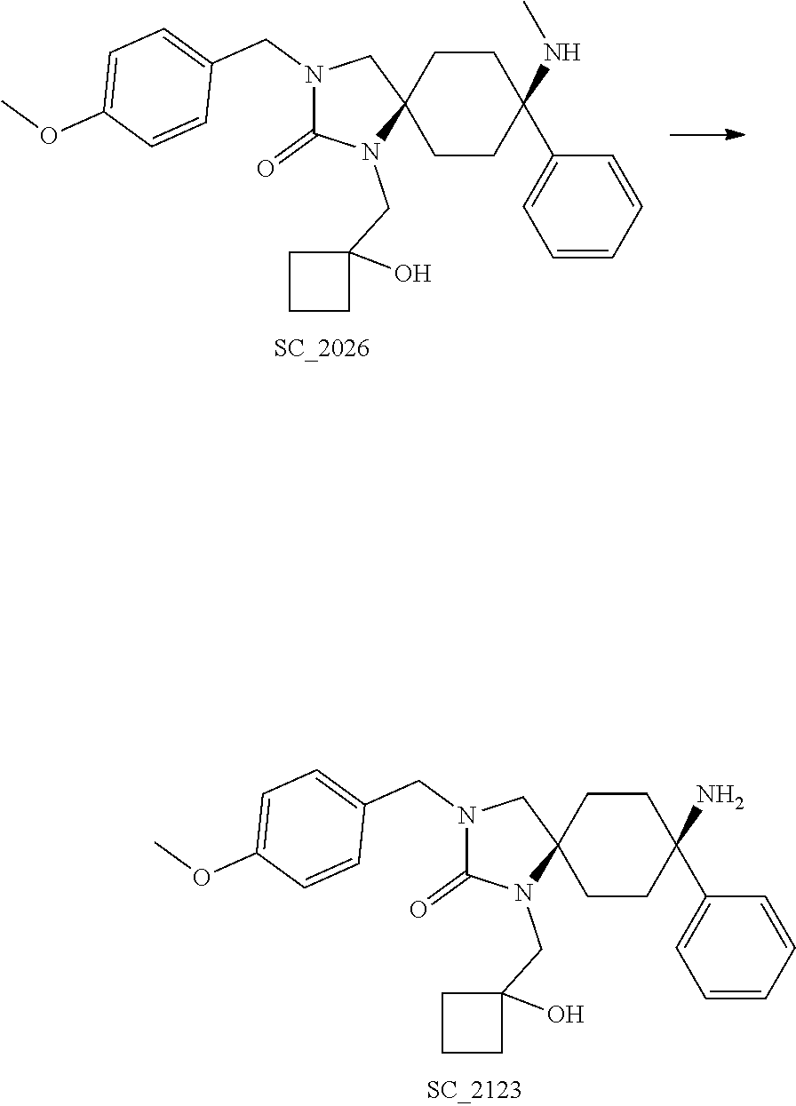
N1(CC2=CC=C(OC)C=C2)C(=O)N(CC2(O)CCC2)C2(C1)CCC(N)(C1=CC=CC=C1)CC2.N1(CC2=CC=C(OC)C=C2)C(=O)N(CC2(O)CCC2)C2(C1)CCC(NC)(C1=CC=CC=C1)CC2
